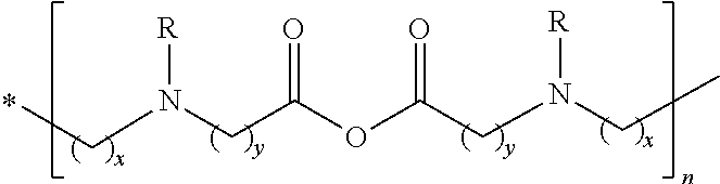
C(N([R])CC(=O)OC(=O)CN([R])CC)C
